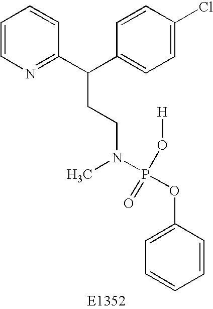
C1=CN=C(C(C2=CC=C(Cl)C=C2)CCN(P(OC2=CC=CC=C2)(=O)O[H])C)C=C1
